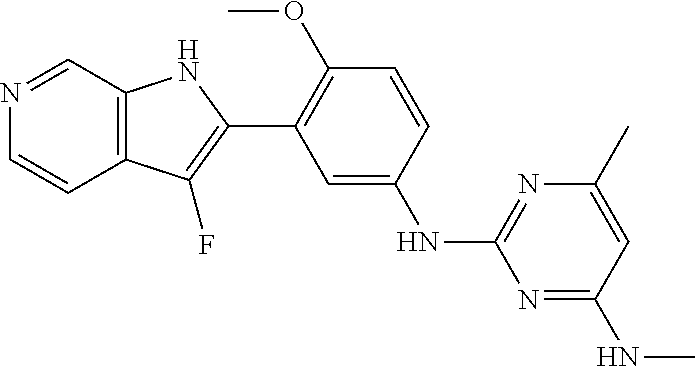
C1=CC(OC)=C(C2=C(F)C3=C(N2)C=NC=C3)C=C1NC1=NC(C)=CC(NC)=N1
